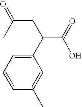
C(CC(C(O)=O)C1=CC=CC(C)=C1)(=O)C
